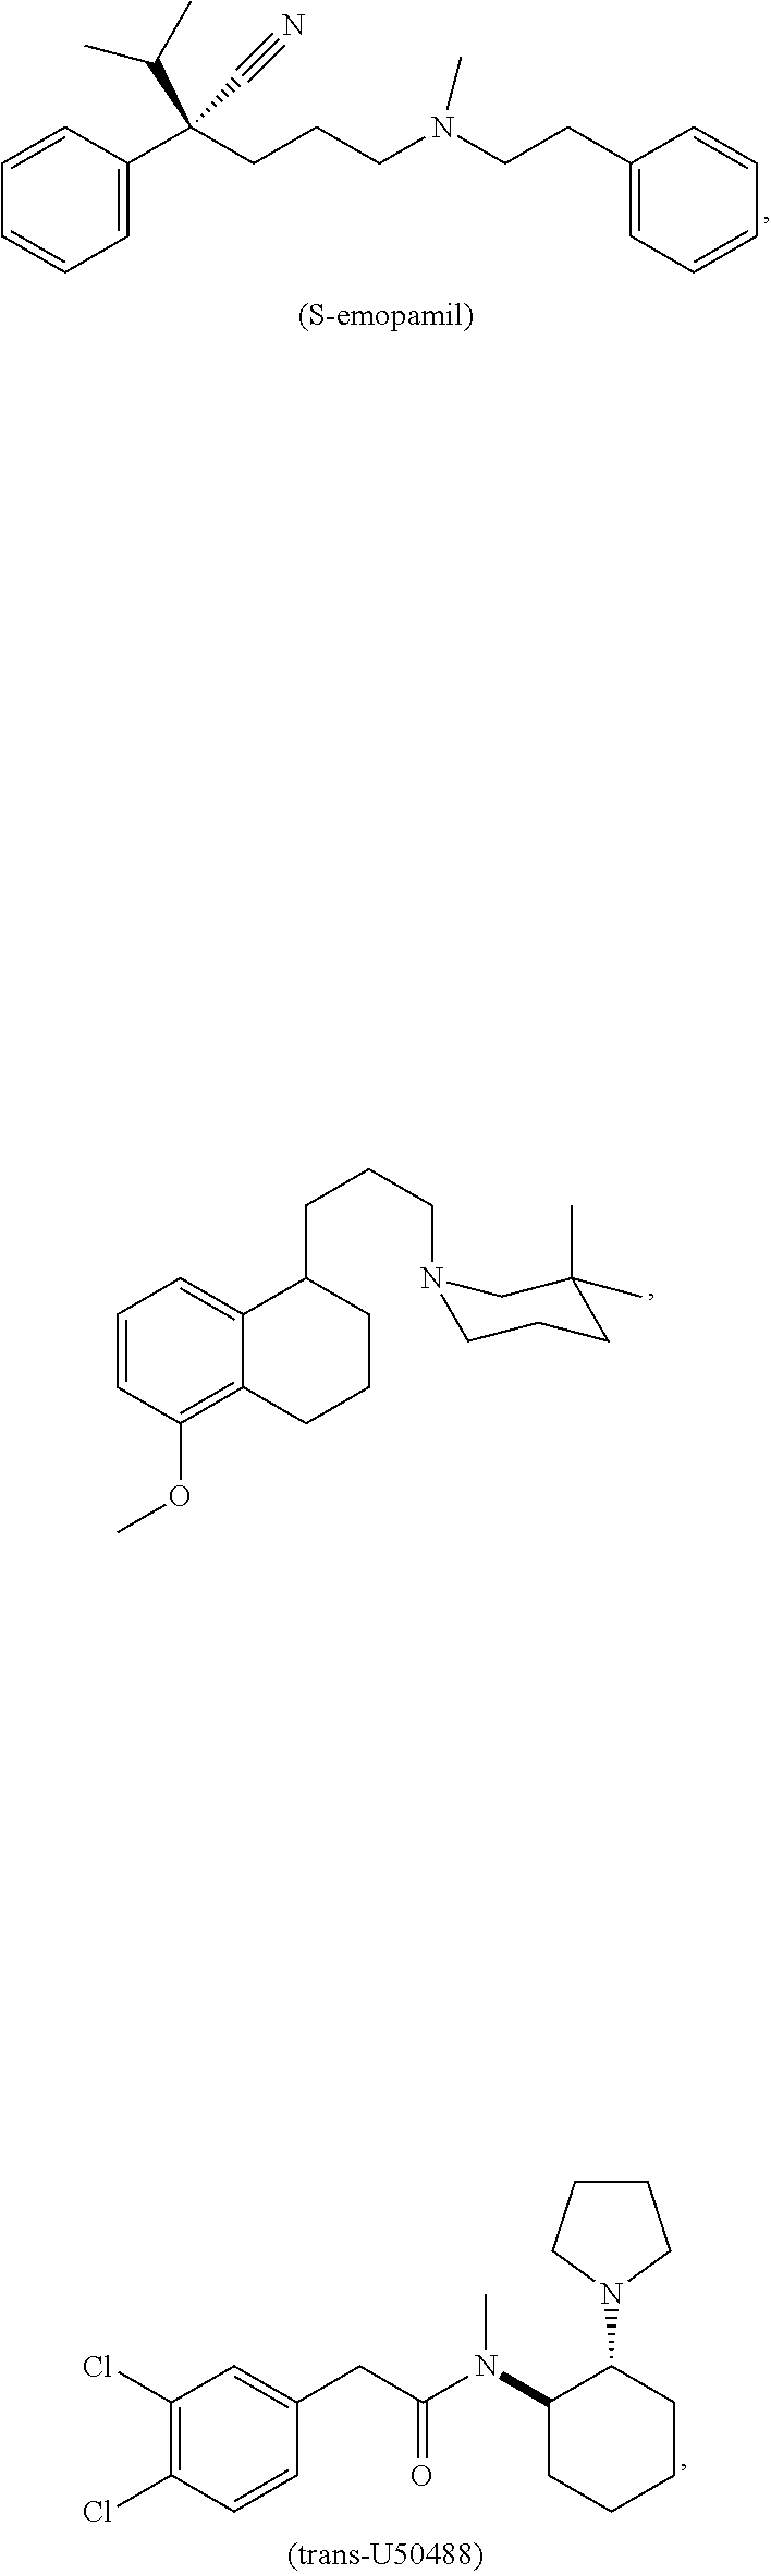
C1=CC(C(CCCN(CCC2=CC=CC=C2)C)(C(C)C)C#N)=CC=C1.C1=CC(OC)=C2C(=C1)C(CCCN1CCCC(C)(C)C1)CCC2.C1(Cl)=C(Cl)C=CC(CC(=O)N(C2CCCCC2N2CCCC2)C)=C1
